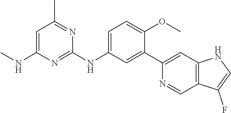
C1=C(NC)N=C(NC2=CC=C(OC)C(C3=CC4=C(C=N3)C(F)=CN4)=C2)N=C1C
